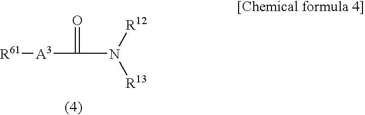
C(N([R13])[R12])(=O)[A3][R61]
